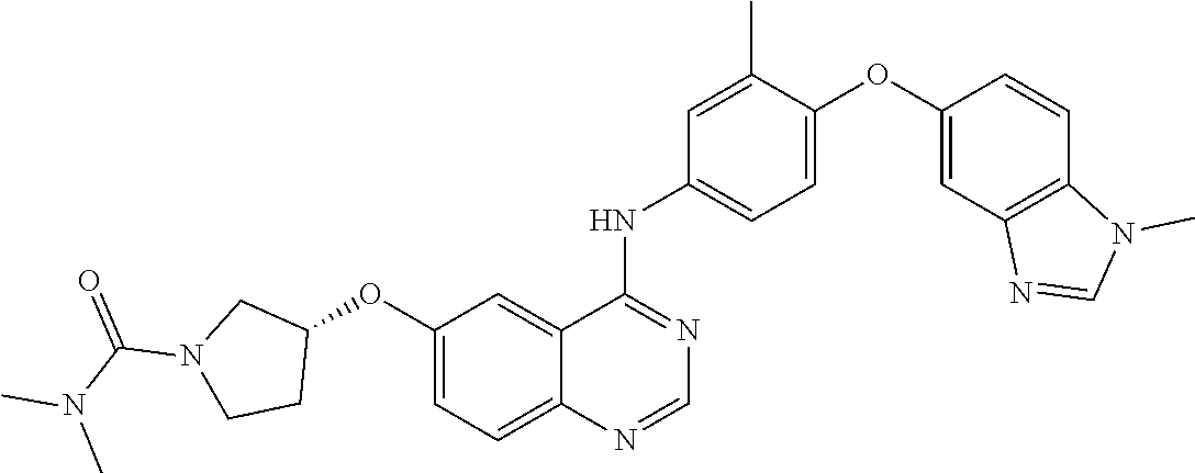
C1=C(OC2=CC3=C(C=C2)N(C)C=N3)C(C)=CC(NC2=NC=NC3=CC=C(OC4CN(C(N(C)C)=O)CC4)C=C23)=C1
